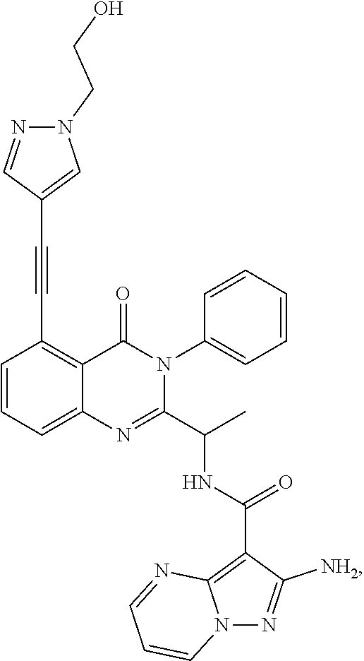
C1=CC=C2C(=C1C#CC1=CN(CCO)N=C1)C(=O)N(C1=CC=CC=C1)C(C(C)NC(C1=C3N(N=C1[NH2])C=CC=N3)=O)=N2
